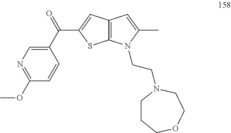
N1=C(OC)C=CC(C(=O)C2=CC3=C(S2)N(CCN2CCCOCC2)C(C)=C3)=C1
